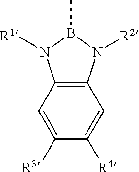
C12=C(C=C([R3])C([R4])=C1)N([R1])B(C)N2[R2]
